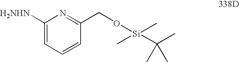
C1([H2NHN])=CC=CC(CO[Si](C(C)(C)C)(C)C)=N1
